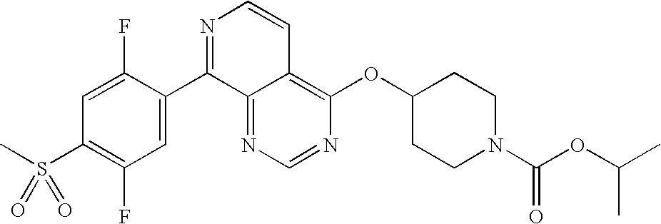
N1=CN=C2C(=C1OC1CCN(C(OC(C)C)=O)CC1)C=CN=C2C1=CC(F)=C(S(C)(=O)=O)C=C1F
